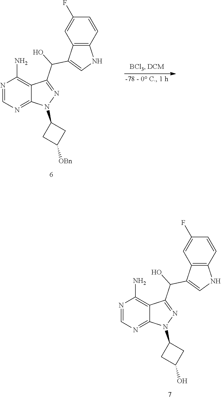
N1=CN=C2C(=C1N)C(C(O)C1=CNC3=C1C=C(F)C=C3)=NN2C1CC(O)C1.N1=CN=C2C(=C1N)C(C(O)C1=CNC3=C1C=C(F)C=C3)=NN2C1CC([OBn])C1
